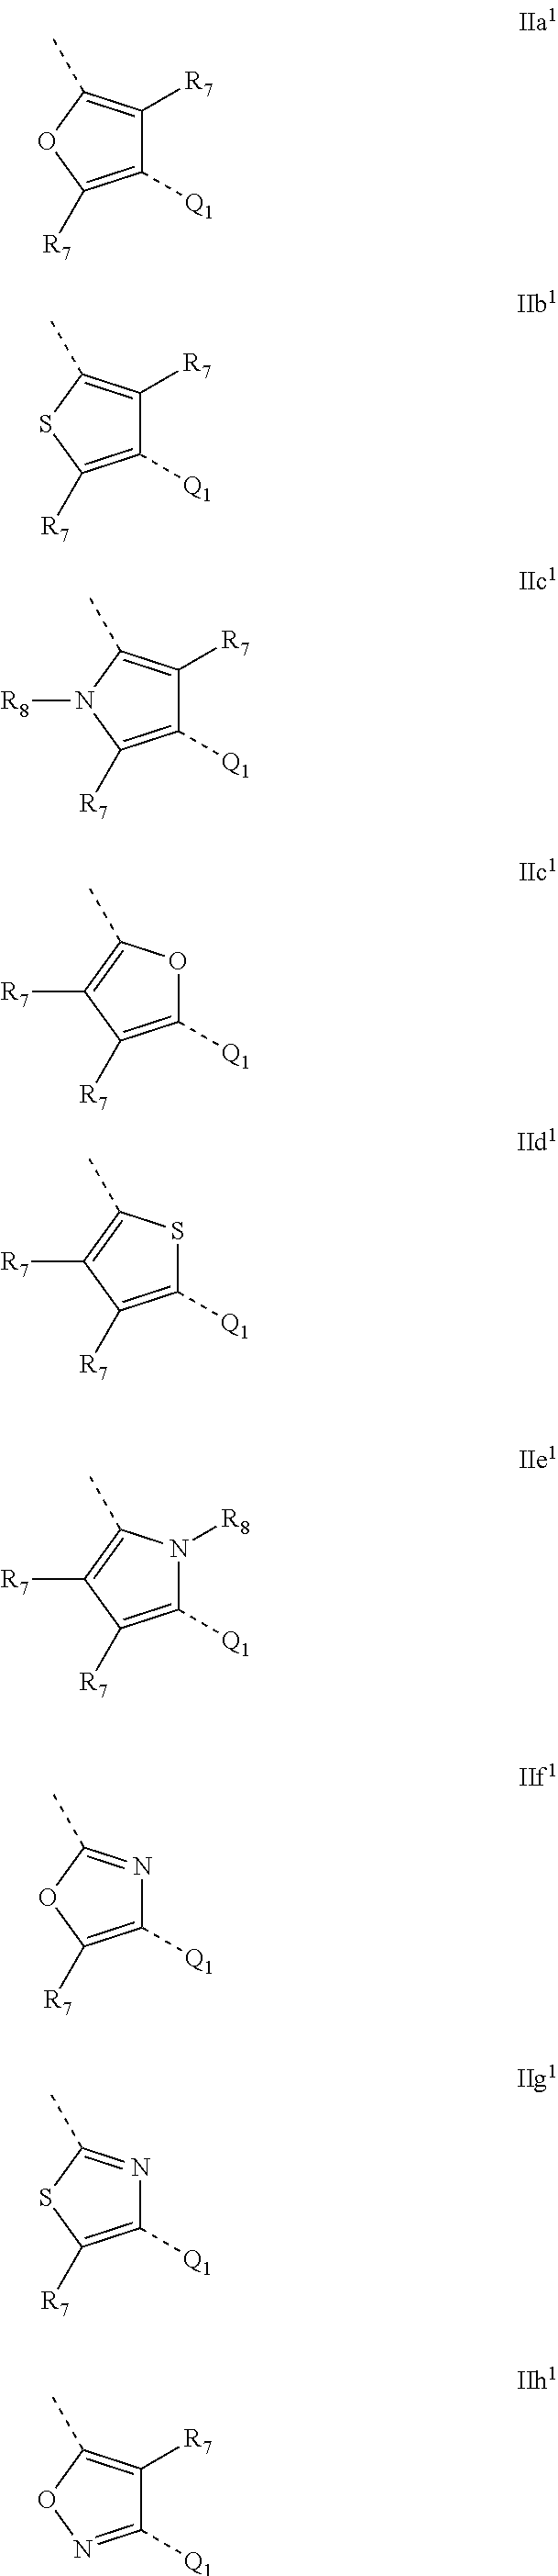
C1([Q1])=C([R7])OC(C)=C1[R7].C1([Q1])=C([R7])SC(C)=C1[R7].C1([Q1])=C([R7])N([R8])C(C)=C1[R7].C1([Q1])=C([R7])C([R7])=C(C)O1.C1([Q1])=C([R7])C([R7])=C(C)S1.C1([Q1])=C([R7])C([R7])=C(C)N1[R8].C1([Q1])=C([R7])OC(C)=N1.C1([Q1])=C([R7])SC(C)=N1.C1([Q1])=NOC(C)=C1[R7]
